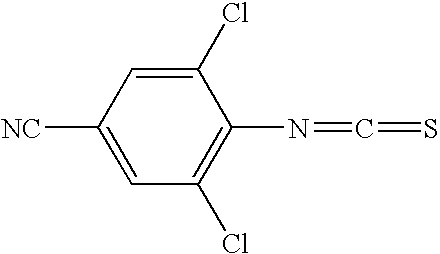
C1=C([NC])C=C(Cl)C(N=C=S)=C1Cl
